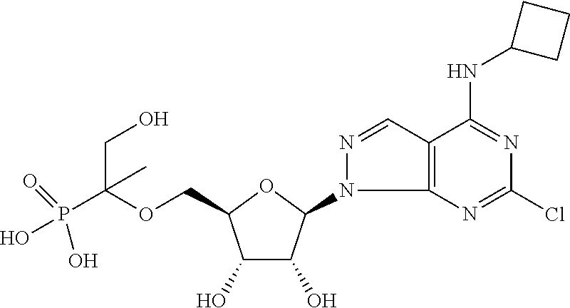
C(OCC1C(O)C(O)C(N2C3=C(C=N2)C(NC2CCC2)=NC(Cl)=N3)O1)(P(O)(=O)O)(CO)C
